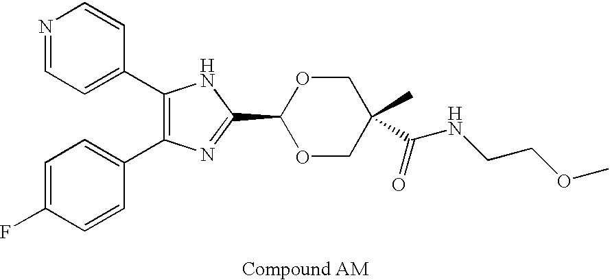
C1(C2=CC=NC=C2)=C(C2=CC=C(F)C=C2)N=C(C2OCC(C)(C(NCCOC)=O)CO2)N1
